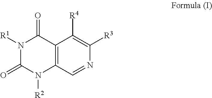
N1([R1])C(=O)N([R2])C2=C(C1=O)C([R4])=C([R3])N=C2
